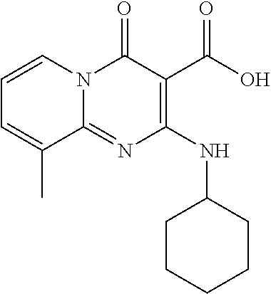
C1(NC2=C(C(O)=O)C(=O)N3C(=N2)C(C)=CC=C3)CCCCC1
